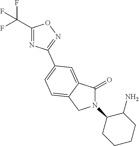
C1(=O)N(C2CCCCC2N)CC2=CC=C(C3=NOC(C(F)(F)F)=N3)C=C12
